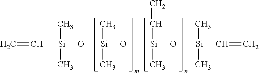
C=C[Si](O[Si](O[Si](O[Si](C=C)(C)C)(C=C)C)(C)C)(C)C
